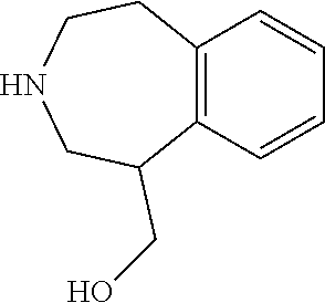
C12=C(CCNCC1CO)C=CC=C2
